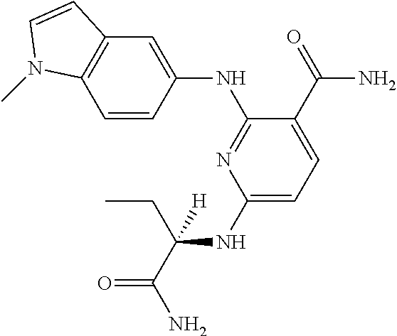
C1(NC(CC)([H])C(=O)N)=CC=C(C(N)=O)C(NC2=CC3=C(C=C2)N(C)C=C3)=N1
